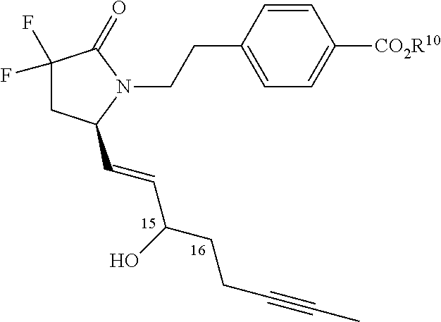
C1=CC(CCN2C(=O)C(F)(F)CC2C=CC(CCC#CC)O)=CC=C1[CO2R10]
